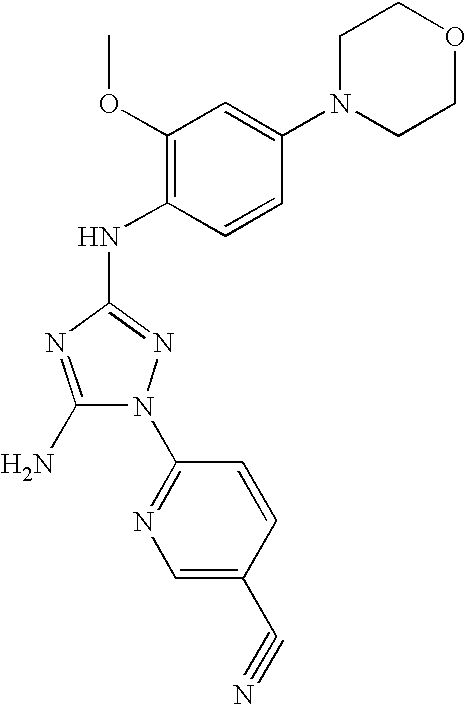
C1(N)=NC(NC2=C(OC)C=C(N3CCOCC3)C=C2)=NN1C1=NC=C(C#N)C=C1
